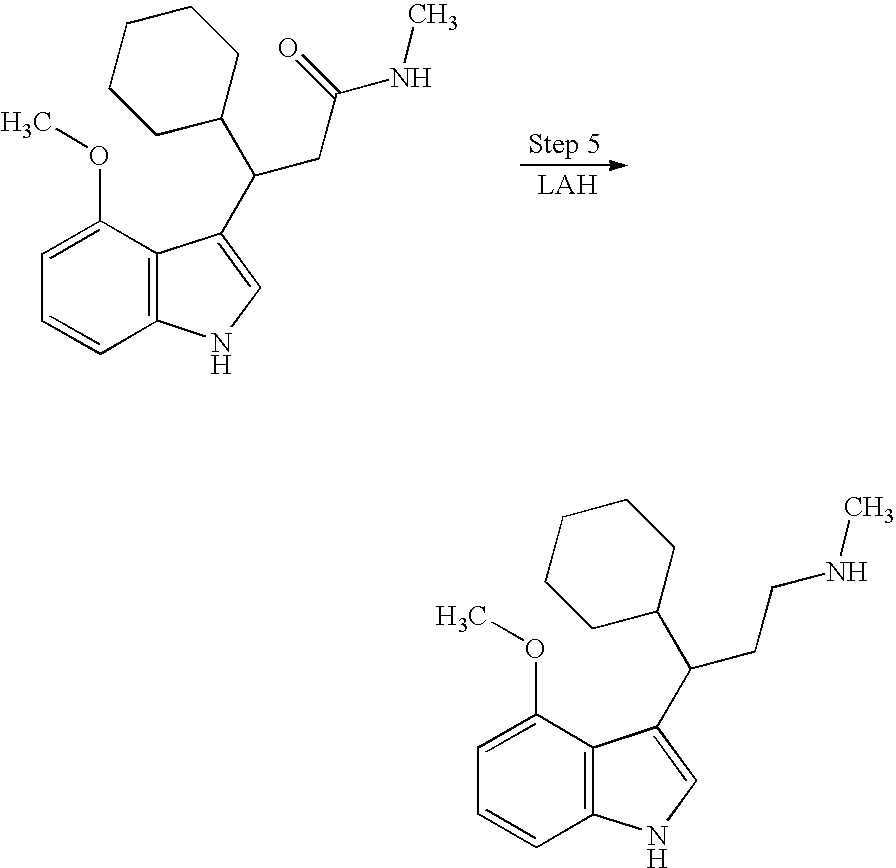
C1=C(OC)C2=C(C=C1)NC=C2C(CC(NC)=O)C1CCCCC1.C1=C(OC)C2=C(C=C1)NC=C2C(CCNC)C1CCCCC1
